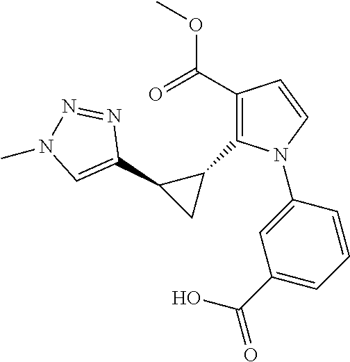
C1(C2=CN(C)N=N2)CC1C1=C(C(=O)OC)C=CN1C1=CC(C(O)=O)=CC=C1
